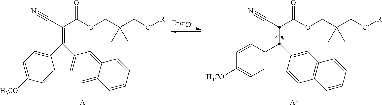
C1=C(C(C2=CC=C3C(=C2)C=CC=C3)=C(C#N)C(OCC(CO[R])(C)C)=O)C=CC([H3CO])=C1.[A].C(#N)C(C(OCC(CO[R])(C)C)=O)C(C1=CC=C([H3CO])C=C1)C1=CC2=C(C=C1)C=CC=C2.[A*]
